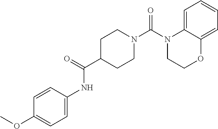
N1(C(N2CCC(C(=O)NC3=CC=C(OC)C=C3)CC2)=O)CCOC2=CC=CC=C12
